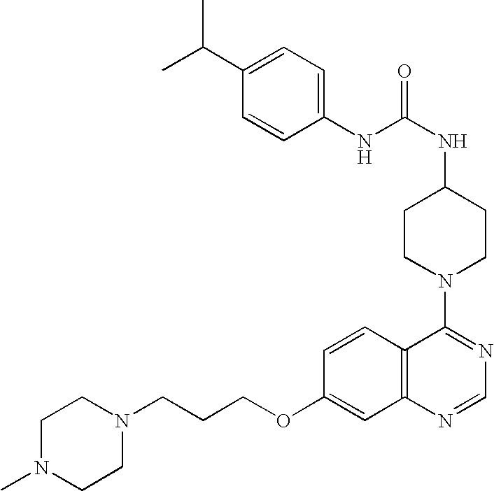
N1(C2=NC=NC3=C2C=CC(OCCCN2CCN(C)CC2)=C3)CCC(NC(=O)NC2=CC=C(C(C)C)C=C2)CC1
